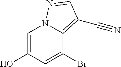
C1=C(O)C=C(Br)C2=C(C#N)C=NN12
